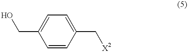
C1=CC(C[X2])=CC=C1CO
